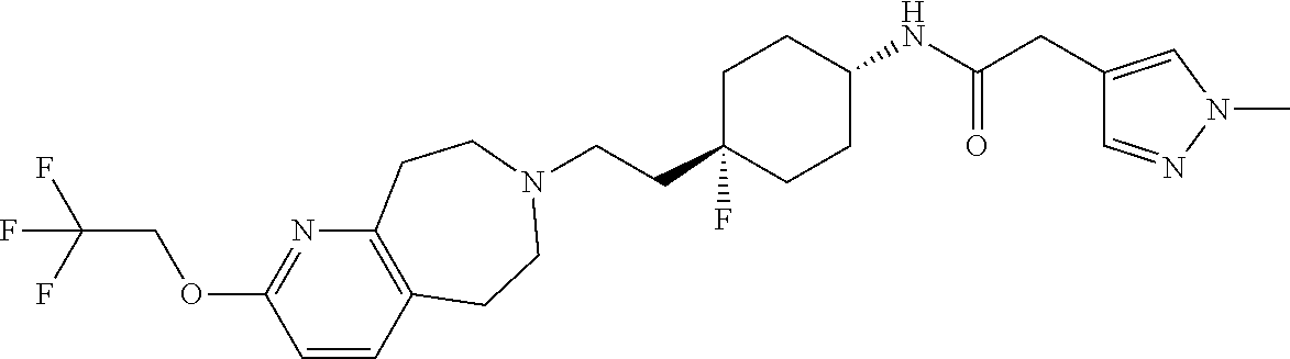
C(CC1(F)CCC(NC(CC2=CN(C)N=C2)=O)CC1)N1CCC2=C(N=C(OCC(F)(F)F)C=C2)CC1
